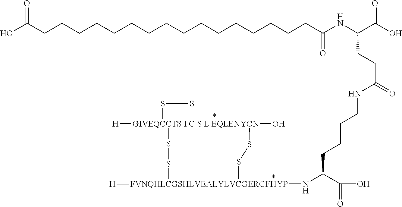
N(CCCCC(C(O)=O)N[FVNQHLCGSHLVEALYLVCGERGFHYP]1([H])SS[GIVEQCCTS I C S L EQLENYCN]2([H])(O)(SS1)SS2)C(CCC(NC(=O)CCCCCCCCCCCCCCCCC(=O)O)C(=O)O)=O
